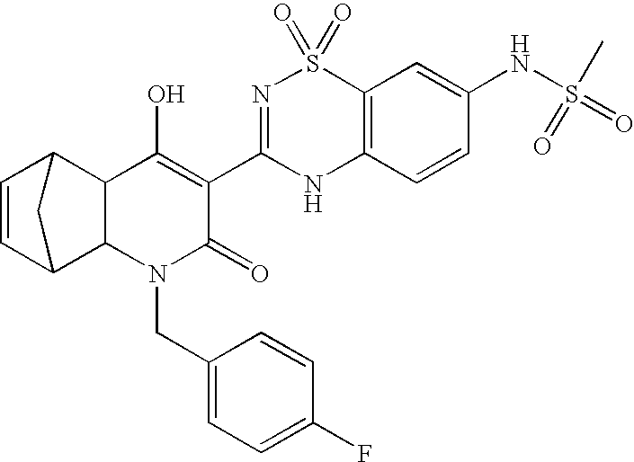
C1=CC2C3C(C1C2)C(O)=C(C1=NS(=O)(=O)C2=C(N1)C=CC(NS(=O)(C)=O)=C2)C(=O)N3CC1=CC=C(F)C=C1
